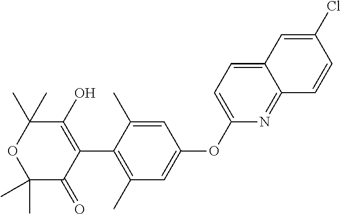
C1(C)(C)C(=O)C(C2=C(C)C=C(OC3=CC=C4C(=N3)C=CC(Cl)=C4)C=C2C)=C(O)C(C)(C)O1
